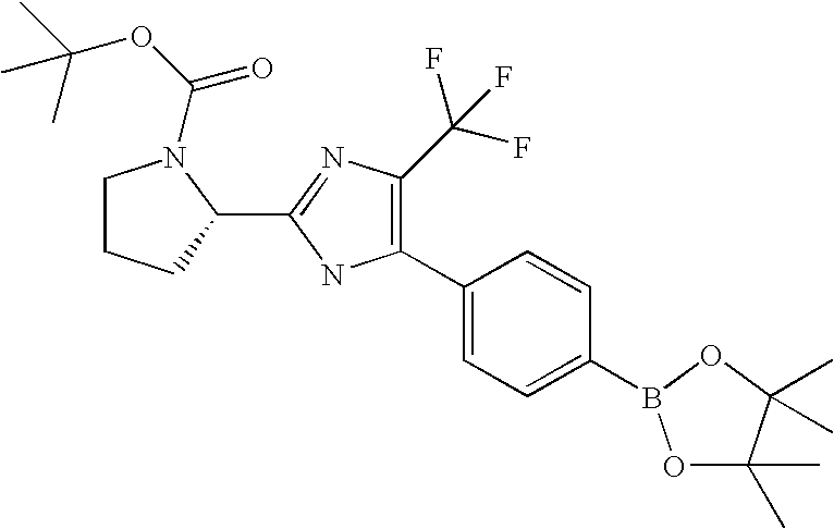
C1(C2=CC=C(B3OC(C)(C)C(C)(C)O3)C=C2)=C(C(F)(F)F)N=C(C2N(C(OC(C)(C)C)=O)CCC2)N1
